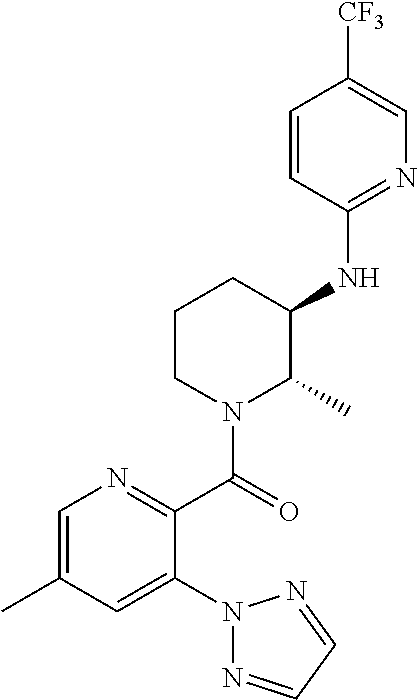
N1(C2=CC(C)=CN=C2C(N2C(C)C(NC3=NC=C([CF3])C=C3)CCC2)=O)N=CC=N1
